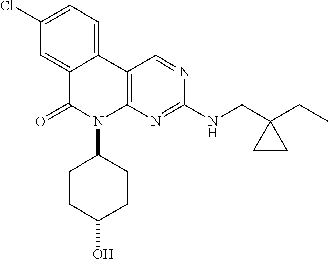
C1(Cl)=CC=C2C(=C1)C(=O)N(C1CCC(O)CC1)C1=C2C=NC(NCC2(CC)CC2)=N1
